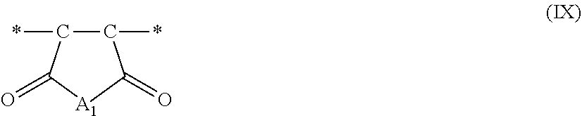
C1(*)C(*)C(=O)[A1]C1=O
